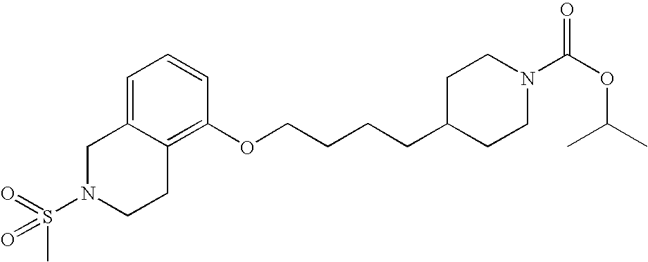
C12=C(OCCCCC3CCN(C(OC(C)C)=O)CC3)C=CC=C1CN(S(C)(=O)=O)CC2
